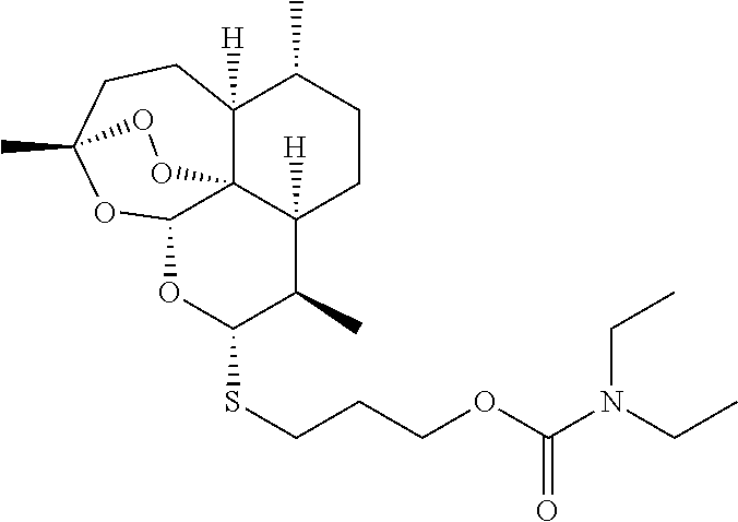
S(CCCOC(N(CC)CC)=O)C1OC2OC3(C)CCC4([H])C(C)CCC([H])(C1C)C24OO3
